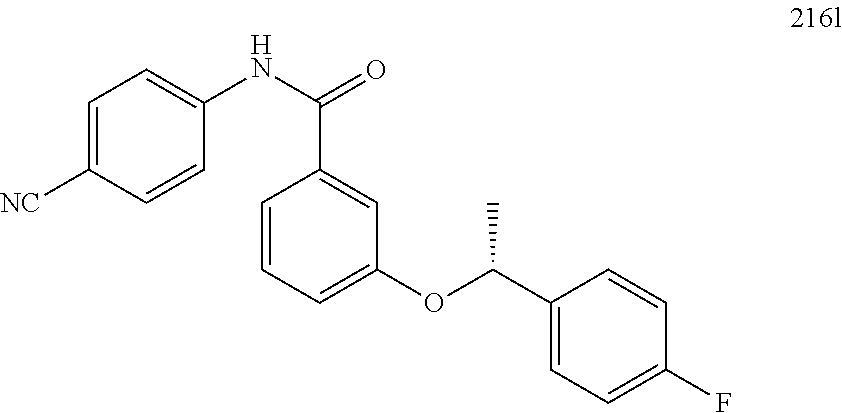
C1=C([NC])C=CC(NC(=O)C2=CC(OC(C3=CC=C(F)C=C3)C)=CC=C2)=C1
